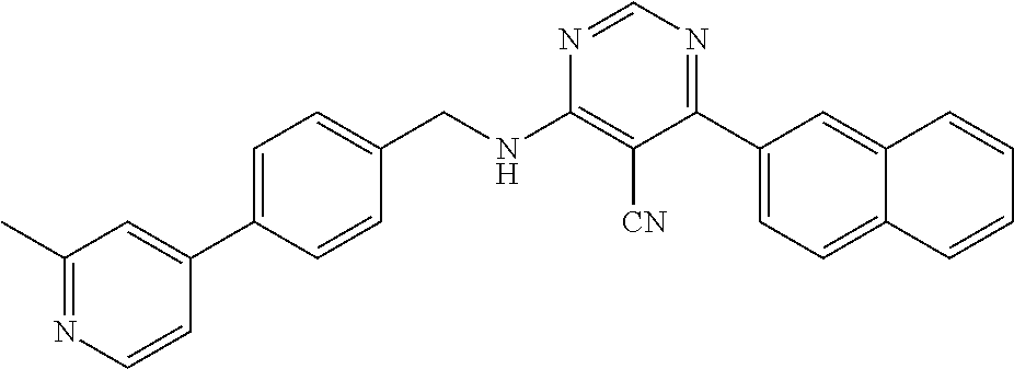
N1=CN=C(C2=CC=C3C(=C2)C=CC=C3)C([CN])=C1NCC1=CC=C(C2=CC(C)=NC=C2)C=C1
